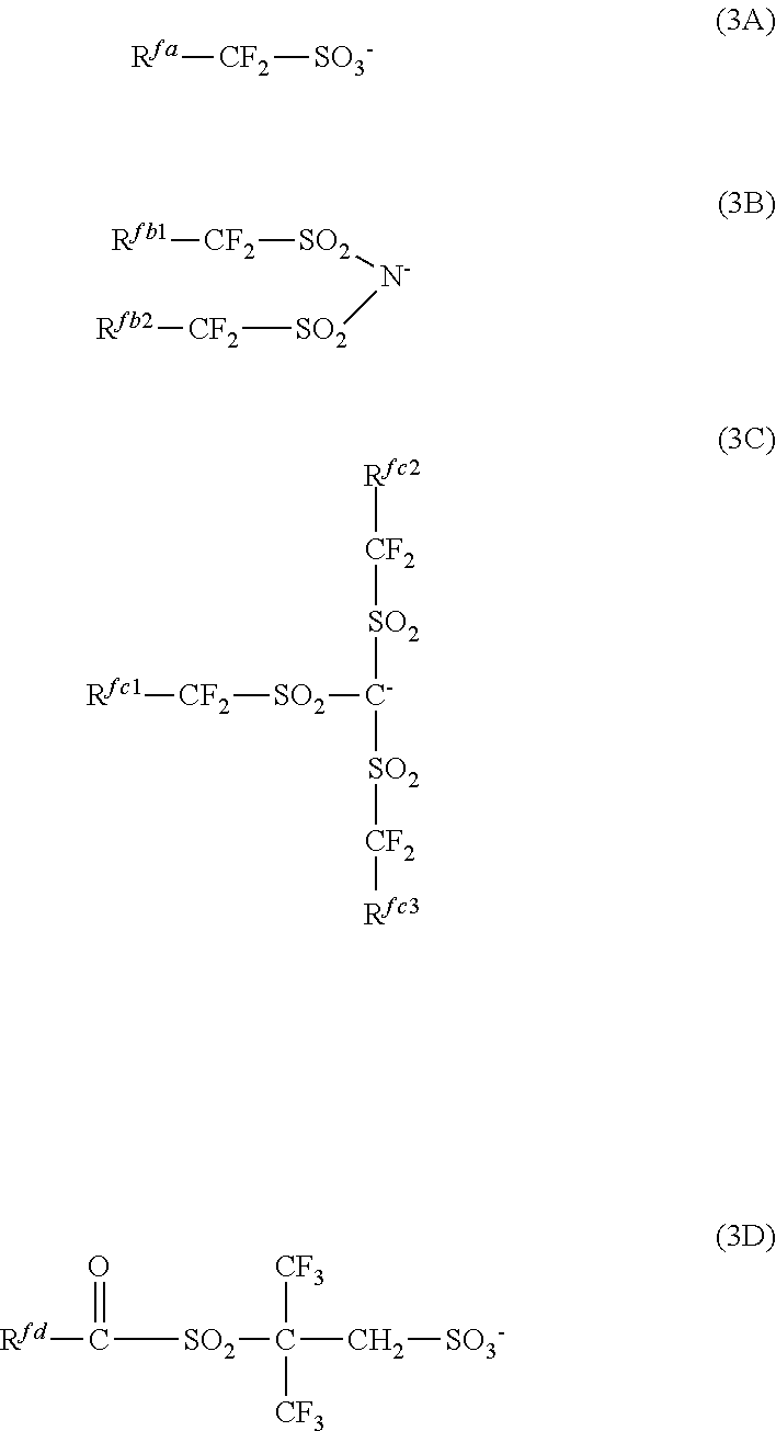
[Rfa][CF2][SO3-].[Rfb1][CF2][SO2][N-][SO2][CF2][Rfb2].[Rfc1][CF2][SO2][C-]([SO2][CF2][Rfc2])[SO2][CF2][Rfc3].[Rfd]C([SO2]C([CF3])([CF3])C[SO3-])=O
